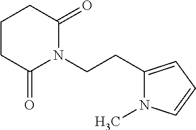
C1(CCN2C(=O)CCCC2=O)=CC=CN1C
